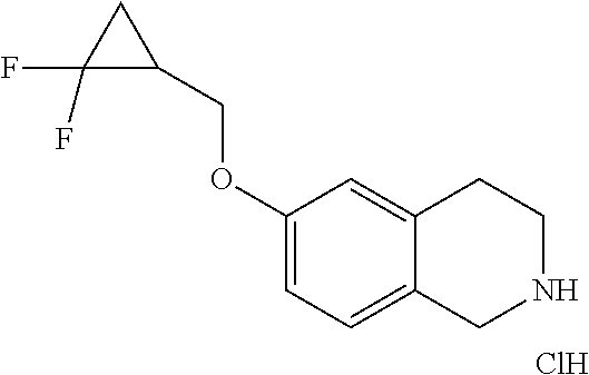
C1(OCC2CC2(F)F)=CC=C2C(=C1)CCNC2.Cl
